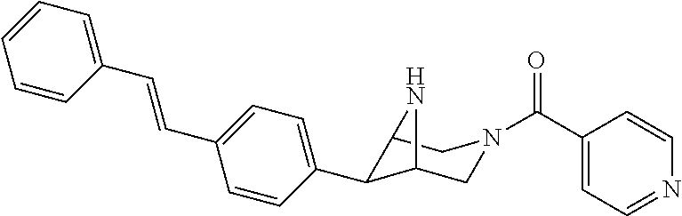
C12C(C3=CC=C(C=CC4=CC=CC=C4)C=C3)C(CN(C(C3=CC=NC=C3)=O)C1)N2
